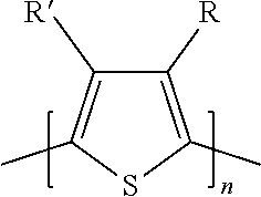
S1C(C)=C([R])C([R])=C1C
